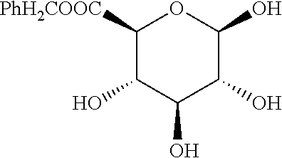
C1([PhH2COOC])C(O)C(O)C(O)C(O)O1
